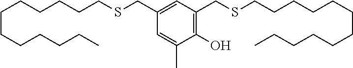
C(CCCCCSCC1=CC(CSCCCCCCCCCCCC)=C(O)C(C)=C1)CCCCCC
